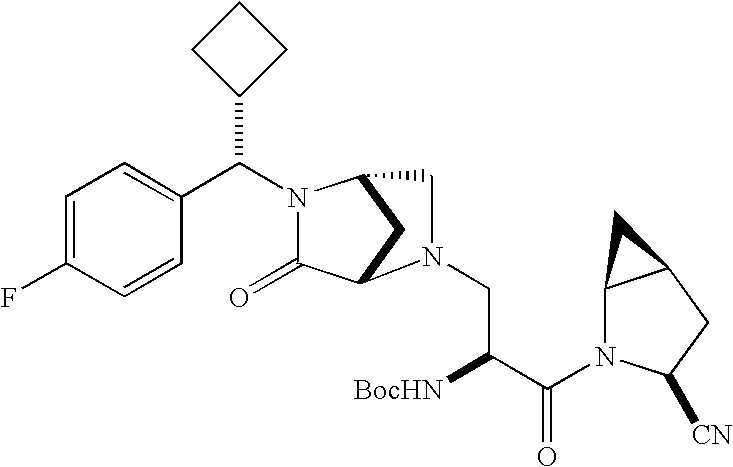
C(N1C(=O)C2CC1CN2CC([BocHN])C(=O)N1C2C(CC1[CN])C2)(C1=CC=C(F)C=C1)C1CCC1
